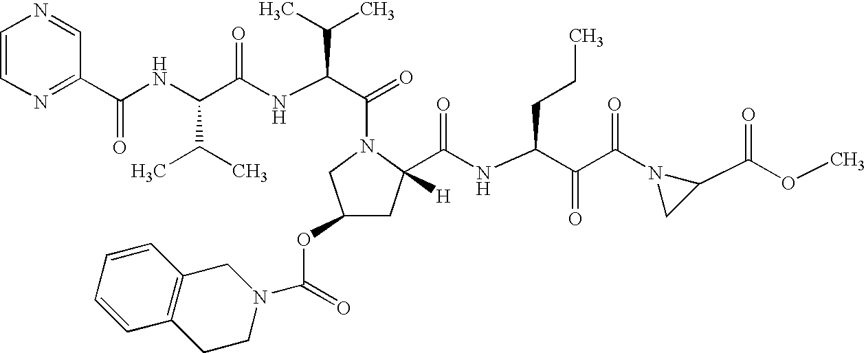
C1=CN=C(C(NC(C(NC(C(=O)N2C([H])(C(NC(C(C(N3CC3C(OC)=O)=O)=O)CCC)=O)CC(OC(=O)N3CC4=C(CC3)C=CC=C4)C2)C(C)C)=O)C(C)C)=O)C=N1
